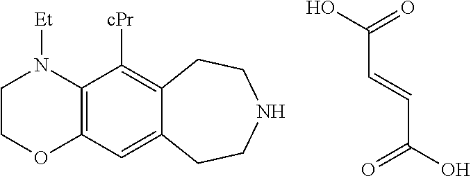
C(C=CC(=O)O)(=O)O.C12=C(C=C3C(=C1[cPr])CCNCC3)OCCN2[Et]
